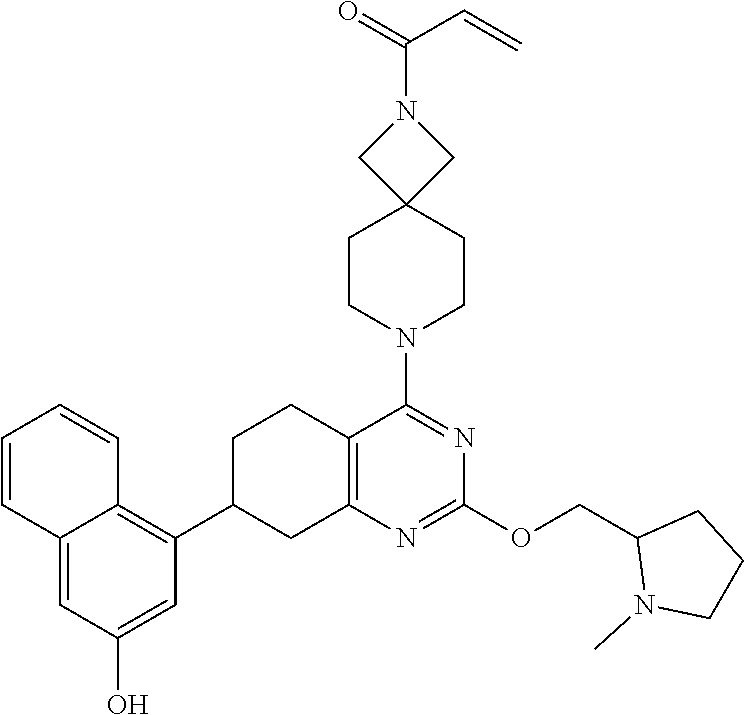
C12=CC(O)=CC(C3CC4=C(CC3)C(N3CCC5(CC3)CN(C(=O)C=C)C5)=NC(OCC3N(C)CCC3)=N4)=C1C=CC=C2
